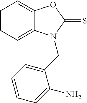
C1=CC=C2C(=C1)OC(=S)N2CC1=CC=CC=C1N
